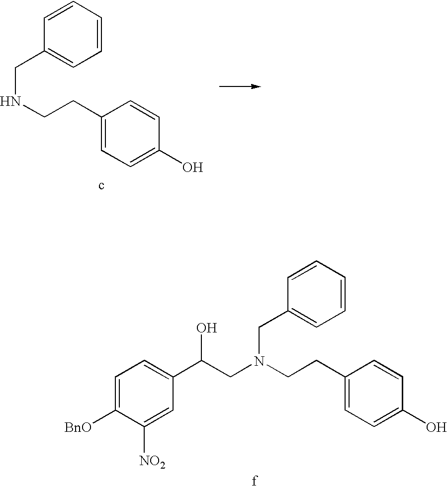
C1=C(CCNCC2=CC=CC=C2)C=CC(O)=C1.C1=C(CCN(CC2=CC=CC=C2)CC(C2=CC=C([BnO])C([NO2])=C2)O)C=CC(O)=C1
